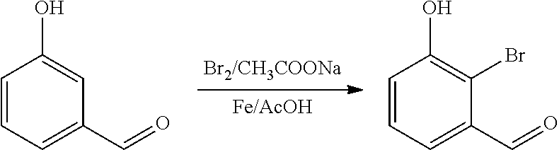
C1=CC=C(C=O)C=C1O.C1=CC=C(C=O)C(Br)=C1O
